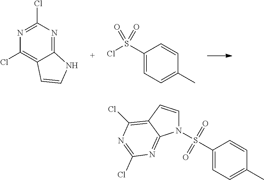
C12=NC(Cl)=NC(Cl)=C1C=CN2.C1(C)=CC=C(S(Cl)(=O)=O)C=C1.N1(S(C2=CC=C(C)C=C2)(=O)=O)C=CC2=C(Cl)N=C(Cl)N=C12
